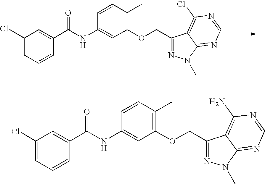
C1=C(Cl)C=C(C(=O)NC2=CC(OCC3=NN(C)C4=NC=NC(Cl)=C34)=C(C)C=C2)C=C1.C1=C(Cl)C=C(C(=O)NC2=CC(OCC3=NN(C)C4=NC=NC(N)=C34)=C(C)C=C2)C=C1
